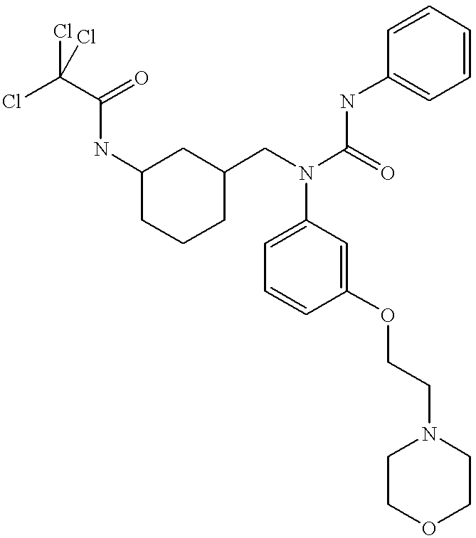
N(C1CC(CN(C2=CC=CC(OCCN3CCOCC3)=C2)C(=O)NC2=CC=CC=C2)CCC1)C(=O)C(Cl)(Cl)Cl
